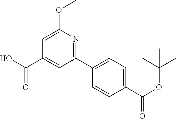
O(C)C1=CC(C(=O)O)=CC(C2=CC=C(C(=O)OC(C)(C)C)C=C2)=N1
